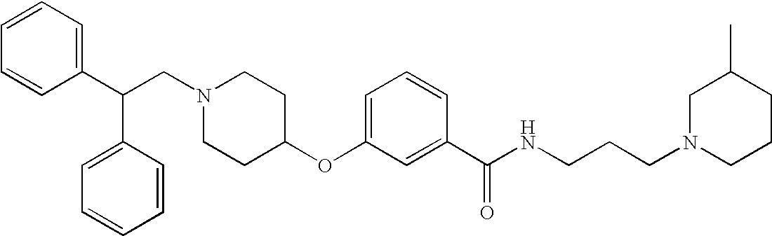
N1(CC(C2=CC=CC=C2)C2=CC=CC=C2)CCC(OC2=CC=CC(C(NCCCN3CCCC(C)C3)=O)=C2)CC1
